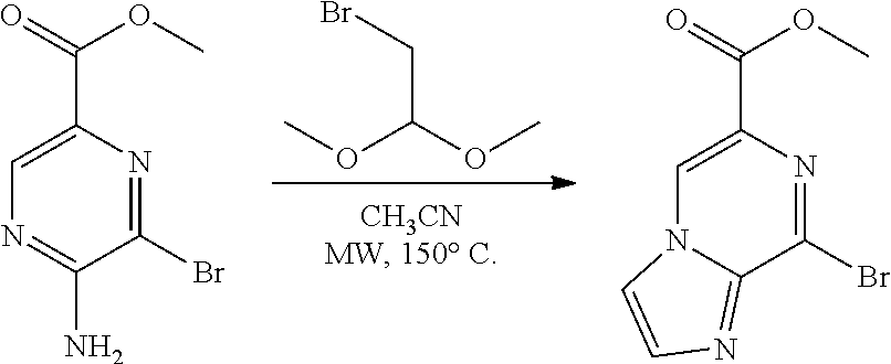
COC(OC)CBr.N1=C(N)C(Br)=NC(C(=O)OC)=C1.N12C=C(C(=O)OC)N=C(Br)C1=NC=C2
